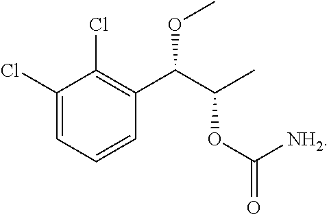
C1(Cl)=CC=CC(C(C(C)OC(=O)[NH2])OC)=C1Cl
